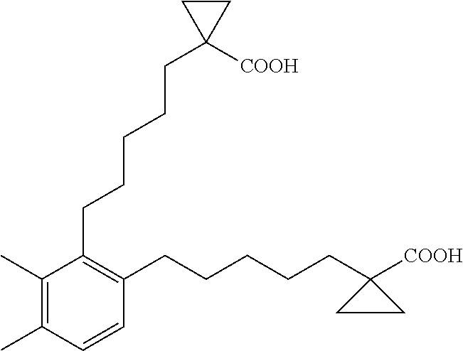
C1(CCCCCC2([COOH])CC2)=C(CCCCCC2([COOH])CC2)C=CC(C)=C1C
